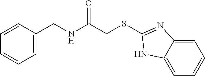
C1=CC(CNC(CSC2=NC3=CC=CC=C3N2)=O)=CC=C1
